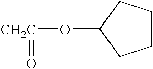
O([CH2C]=O)C1CCCC1
